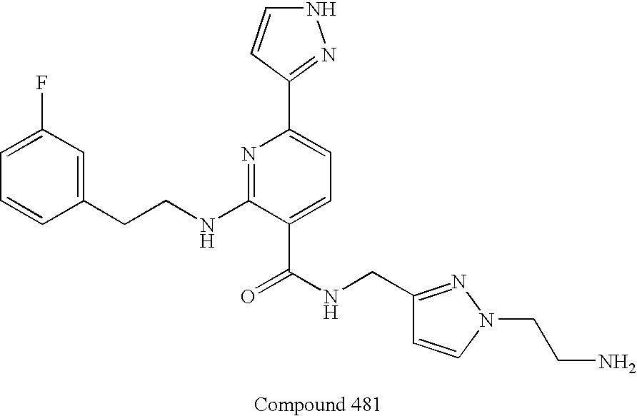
C1=CC(CCNC2=NC(C3=NNC=C3)=CC=C2C(NCC2=NN(CCN)C=C2)=O)=CC(F)=C1
